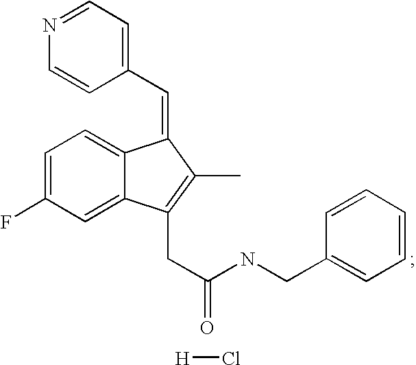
C1=C(F)C=C2C(=C1)C(=CC1=CC=NC=C1)C(C)=C2CC(NCC1=CC=CC=C1)=O.[H]Cl
